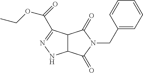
C12C(C(C(=O)OCC)=NN1)C(=O)N(CC1=CC=CC=C1)C2=O
